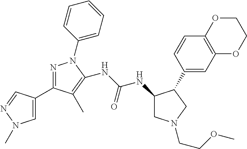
C1(NC(NC2=C(C)C(C3=CN(C)N=C3)=NN2C2=CC=CC=C2)=O)CN(CCOC)CC1C1=CC2=C(C=C1)OCCO2
